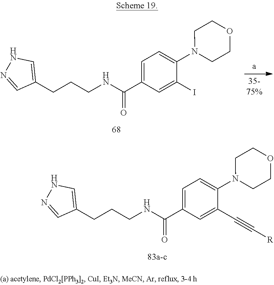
N(C(C1=CC=C(N2CCOCC2)C(C#C[R])=C1)=O)CCCC1=CNN=C1.N(C(C1=CC=C(N2CCOCC2)C(I)=C1)=O)CCCC1=CNN=C1
